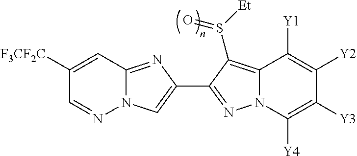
C1([F3CF2C])=CC2=NC(C3=NN4C(=C3S([Et])=O)C([Y1])=C([Y2])C([Y3])=C4[Y4])=CN2N=C1
